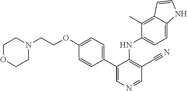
C1OCCN(CCOC2=CC=C(C3=CN=CC(C#N)=C3NC3=CC=C4C(=C3C)C=CN4)C=C2)C1
